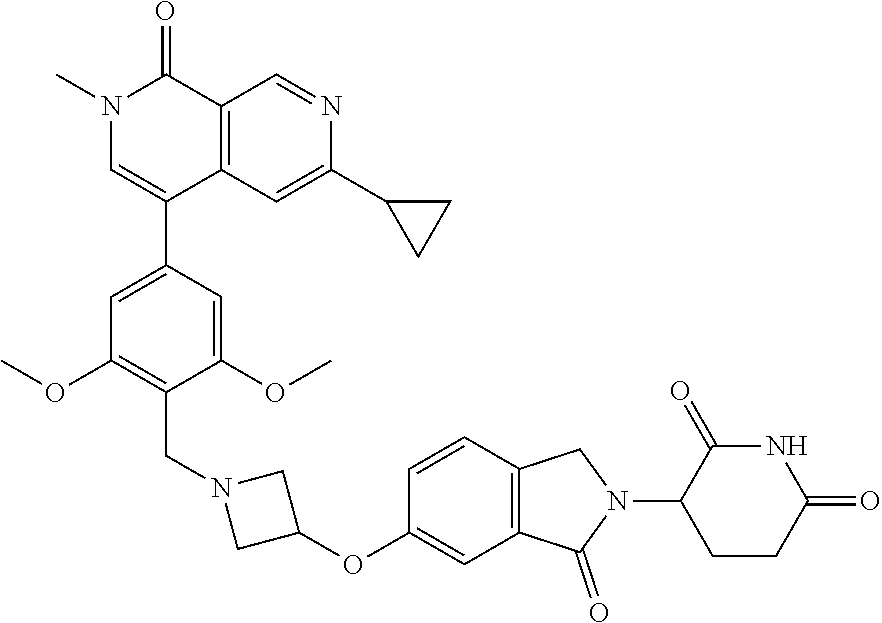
C12=C(C=C(C3CC3)N=C1)C(C1=CC(OC)=C(CN3CC(OC4=CC5=C(C=C4)CN(C4CCC(=O)NC4=O)C5=O)C3)C(OC)=C1)=CN(C)C2=O
